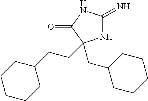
N1C(=N)NC(=O)C1(CC1CCCCC1)CCC1CCCCC1
